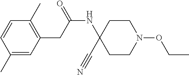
C1(C)=CC(CC(NC2(C#N)CCN(OCC)CC2)=O)=C(C)C=C1
